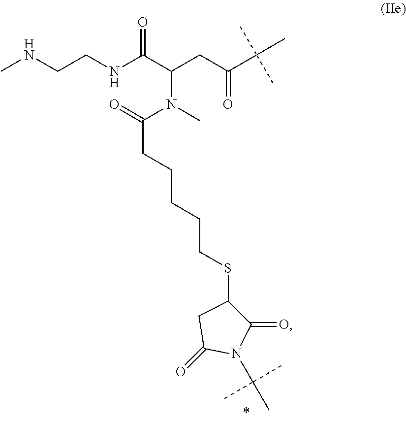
CNCCNC(C(CC(C(C)(C)C)=O)N(C)C(=O)CCCCCSC1C(=O)N(C(C)(C)C)C(=O)C1)=O
